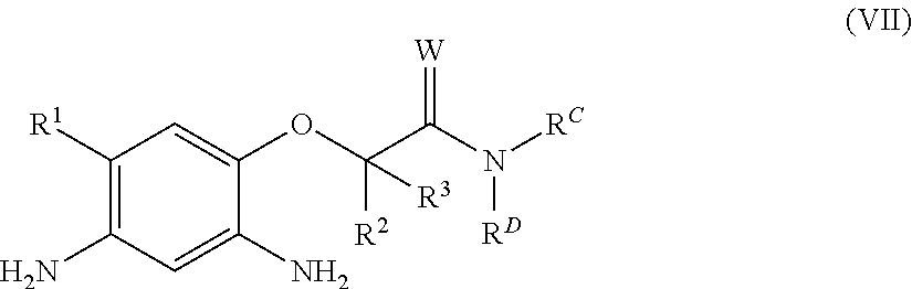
C1([R1])=C(N)C=C(N)C(OC([R2])([R3])C(N([RC])[RD])=[W])=C1
